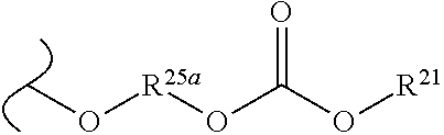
CO[R25a]OC(=O)O[R21]
